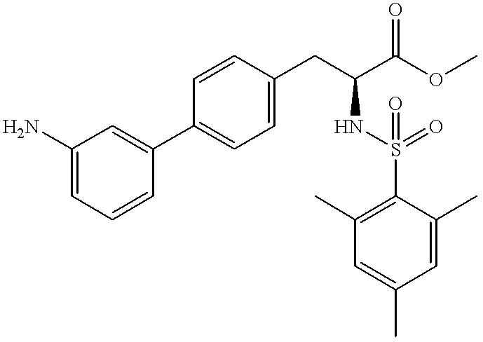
C1(C2=CC=C(CC(C(OC)=O)NS(=O)(=O)C3=C(C)C=C(C)C=C3C)C=C2)=CC(N)=CC=C1
